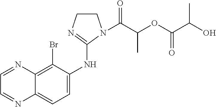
C1=NC2=C(Br)C(NC3=NCCN3C(C(OC(C(O)C)=O)C)=O)=CC=C2N=C1
